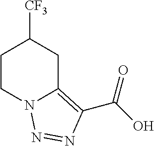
C1CN2C(=C(C(O)=O)N=N2)CC1[CF3]
